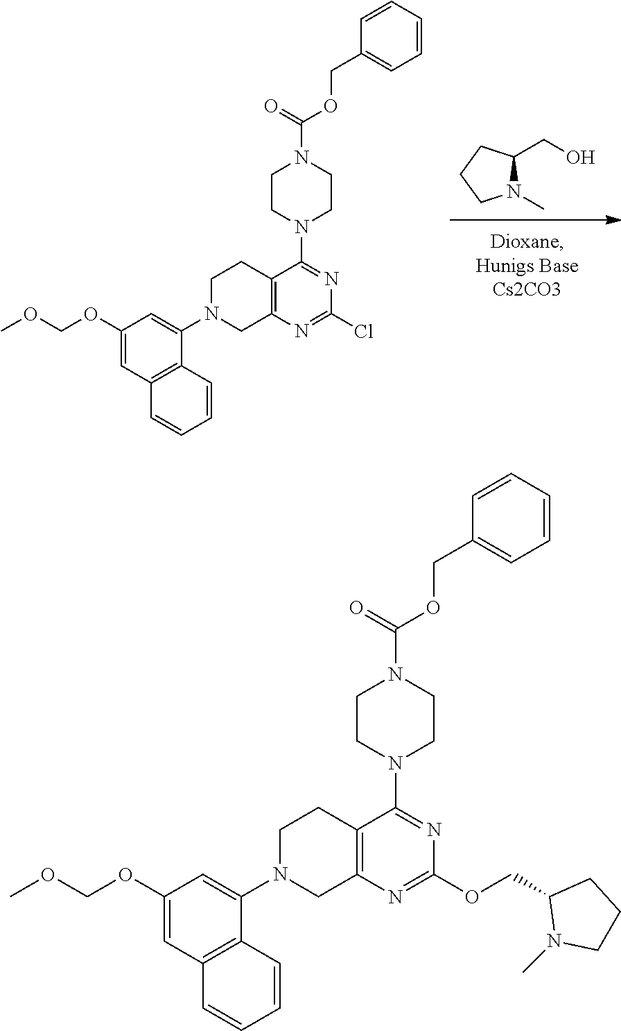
N1(C)C(CO)CCC1.C12=C(N=C(Cl)N=C1N1CCN(C(OCC3=CC=CC=C3)=O)CC1)CN(C1=CC(OCOC)=CC3=C1C=CC=C3)CC2.C12=C(N=C(OCC3N(C)CCC3)N=C1N1CCN(C(OCC3=CC=CC=C3)=O)CC1)CN(C1=CC(OCOC)=CC3=C1C=CC=C3)CC2
